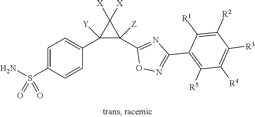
C1=C(S(N)(=O)=O)C=CC(C2([Y])C(C3=NC(C4=C([R5])C([R4])=C([R3])C([R2])=C4[R1])=NO3)([Z])C2([X])[X])=C1
